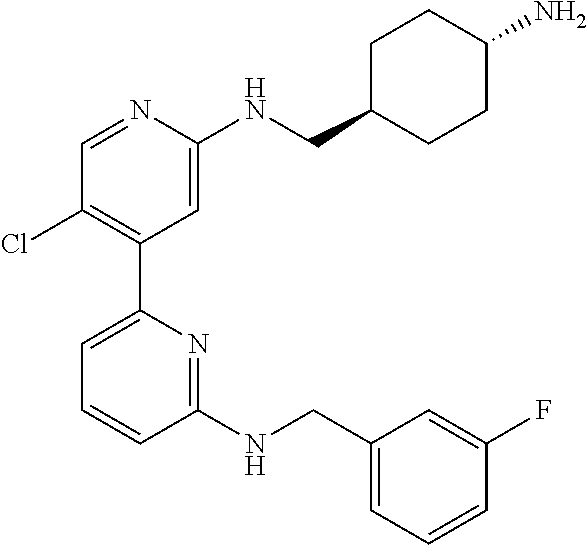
C1=NC(NCC2CCC(N)CC2)=CC(C2=CC=CC(NCC3=CC=CC(F)=C3)=N2)=C1Cl
